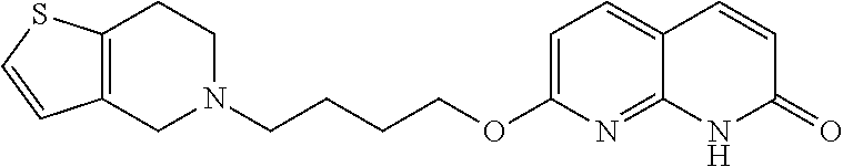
C1N(CCCCOC2=CC=C3C(=N2)NC(=O)C=C3)CCC2=C1C=CS2
